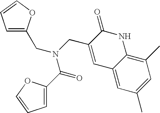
C1=C(CN(C(=O)C2=CC=CO2)CC2=CC3=CC(C)=CC(C)=C3NC2=O)OC=C1
